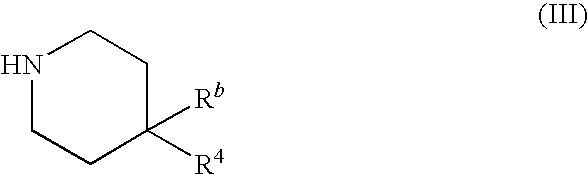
N1CCC([Rb])([R4])CC1
